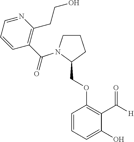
C(C1=C(CCO)N=CC=C1)(=O)N1C(COC2=C(C(=O)[H])C(O)=CC=C2)CCC1
